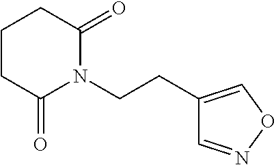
C1(CCN2C(=O)CCCC2=O)=CON=C1
